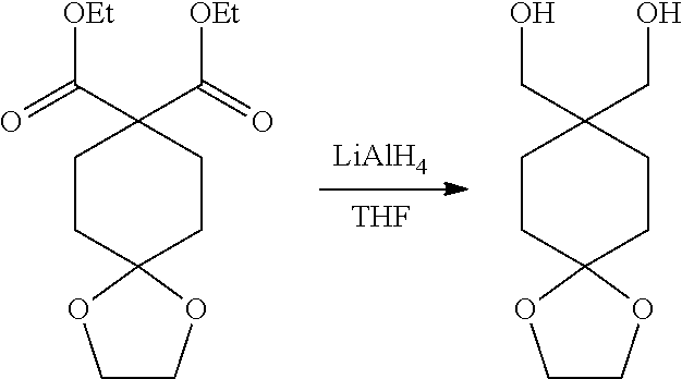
[THF].[LiAlH4].C1CC2(CCC1(CO)CO)OCCO2.C1CC2(CCC1(C(=O)[OEt])C(=O)[OEt])OCCO2
